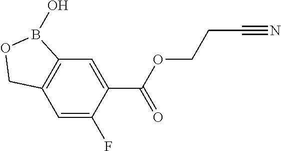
C12=C(C=C(F)C(C(OCCC#N)=O)=C1)COB2O
